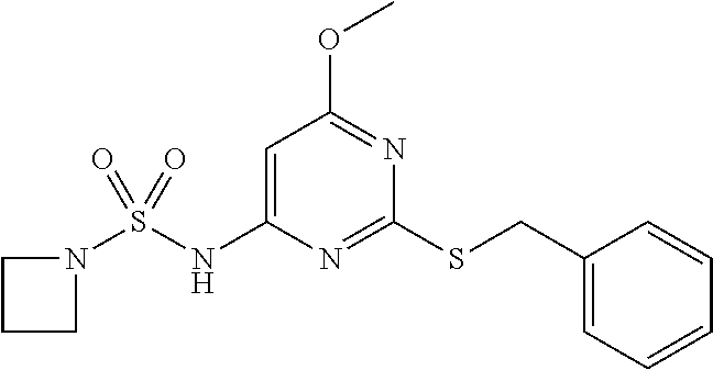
C1(SCC2=CC=CC=C2)=NC(NS(N2CCC2)(=O)=O)=CC(OC)=N1
